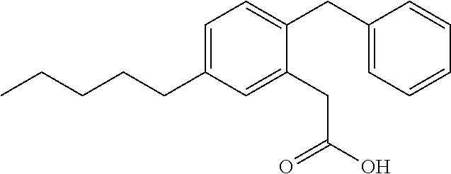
C1(CC(O)=O)=CC(CCCCC)=CC=C1CC1=CC=CC=C1
